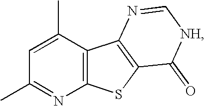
C12=C(C(C)=CC(C)=N1)C1=C(S2)C(=O)[NH]C=N1
